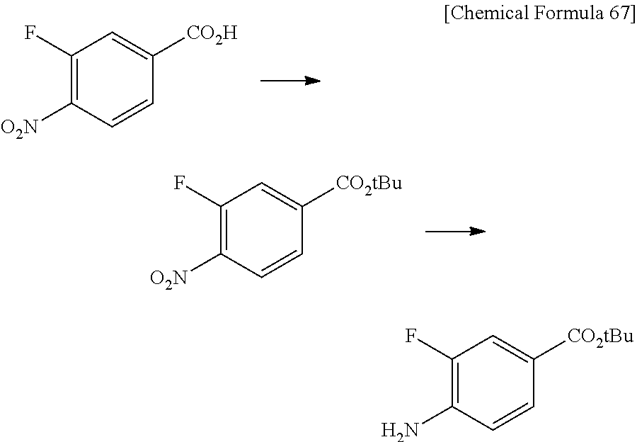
C1(F)=C([O2N])C=CC([CO2H])=C1.C1(F)=C([O2N])C=CC([CO2tBu])=C1.C1(F)=C(N)C=CC([CO2tBu])=C1
